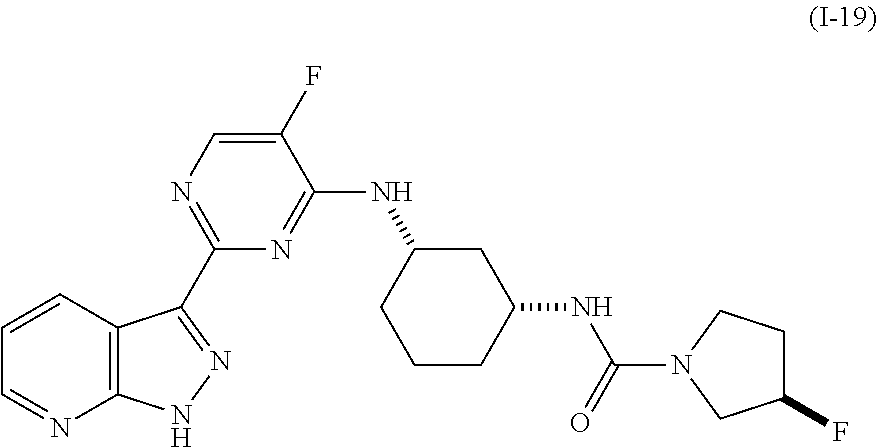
C12=C(C=CC=N1)C(C1=NC=C(F)C(NC3CCCC(NC(N4CC(F)CC4)=O)C3)=N1)=NN2
